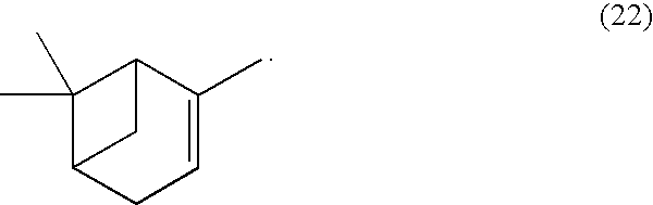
C1(C)(C)C2CC=C(C)C1C2
